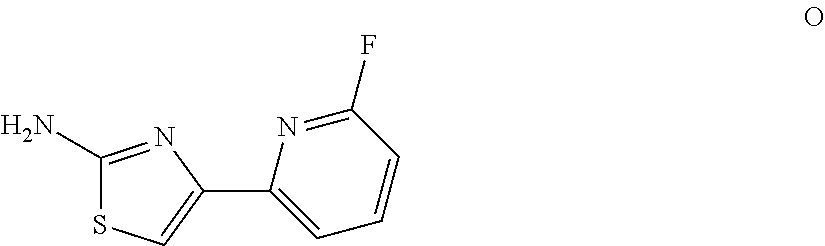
C1(N)=NC(C2=CC=CC(F)=N2)=CS1
